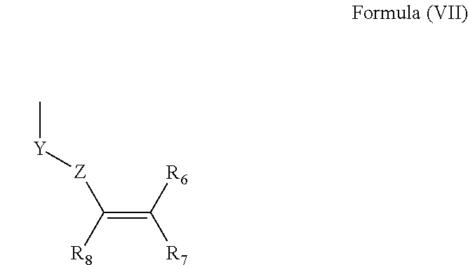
C[Y][Z]C([R8])=C([R6])[R7]
